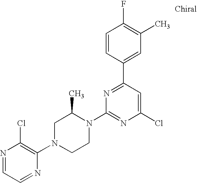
N1=CC=NC(N2CCN(C3=NC(Cl)=CC(C4=CC(C)=C(F)C=C4)=N3)C(C)C2)=C1Cl
